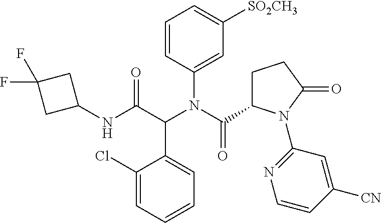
C1(C(C(NC2CC(F)(F)C2)=O)N(C(=O)C2CCC(=O)N2C2=NC=CC([CN])=C2)C2=CC([SO2CH3])=CC=C2)=CC=CC=C1Cl
